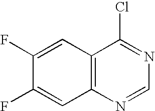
C12=C(C=C(F)C(F)=C1)C(Cl)=NC=N2
